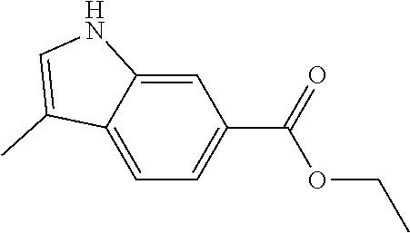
C1=C(C(=O)OCC)C=C2C(=C1)C(C)=CN2
